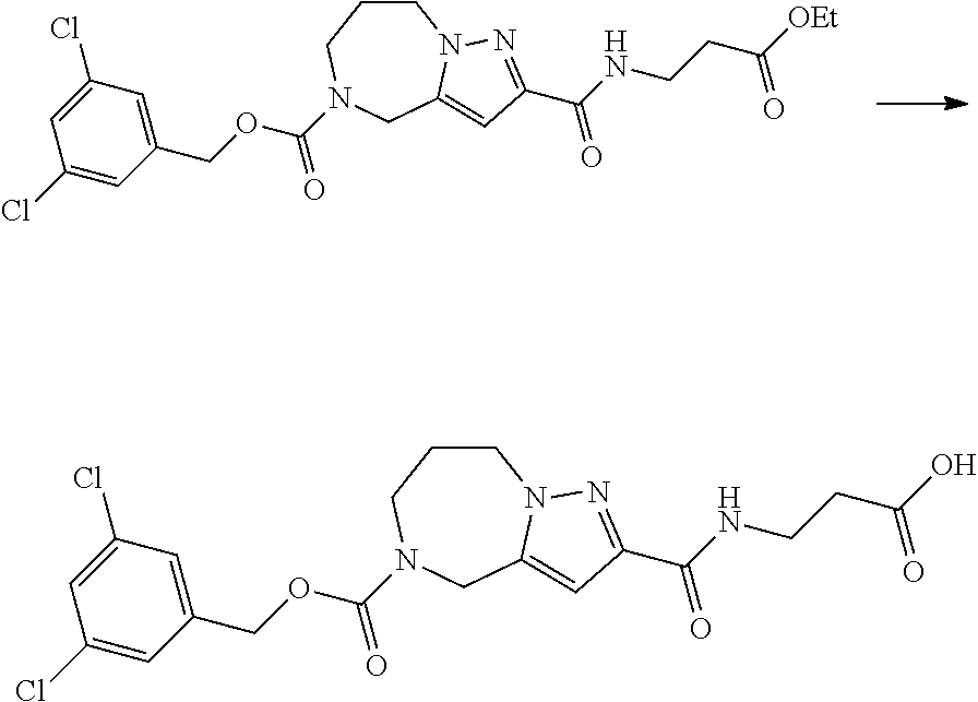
C1CCN(C(OCC2=CC(Cl)=CC(Cl)=C2)=O)CC2=CC(C(NCCC([OEt])=O)=O)=NN12.C1CCN(C(OCC2=CC(Cl)=CC(Cl)=C2)=O)CC2=CC(C(NCCC(O)=O)=O)=NN12
